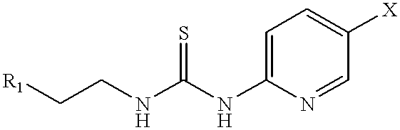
[R1]CCNC(NC1=CC=C([X])C=N1)=S
